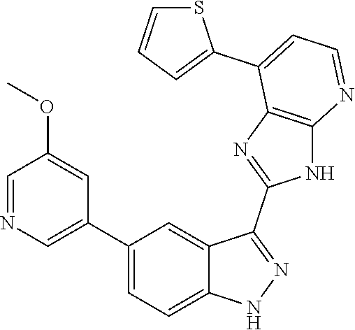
C1(C2=CC=C3C(=C2)C(C2=NC4=C(N2)N=CC=C4C2=CC=CS2)=NN3)=CN=CC(OC)=C1
